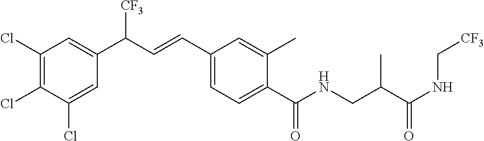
C1(Cl)=C(Cl)C(Cl)=CC(C(C=CC2=CC=C(C(NCC(C(NC[CF3])=O)C)=O)C(C)=C2)[CF3])=C1
